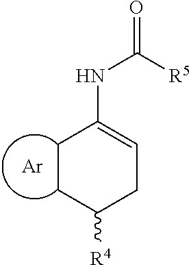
N(C1=CCC([R4])CC1)C([R5])=O.[Ar]
